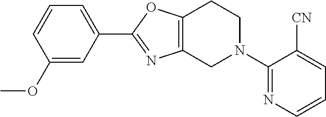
C1(OC)=CC(C2=NC3=C(O2)CCN(C2=NC=CC=C2[CN])C3)=CC=C1
